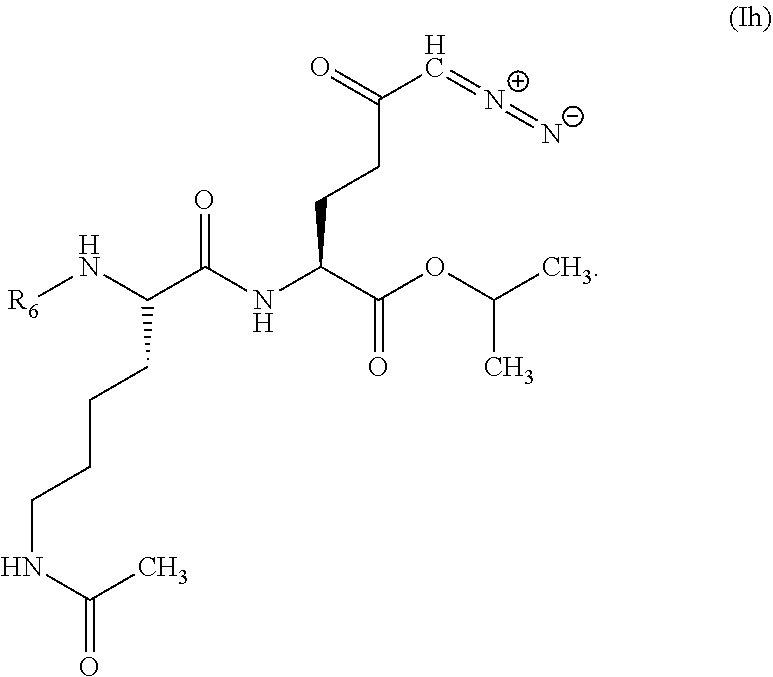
C(CCC(NC(C(N[R6])CCCCNC(C)=O)=O)C(=O)OC(C)C)(=O)C=[N+]=[N-]
